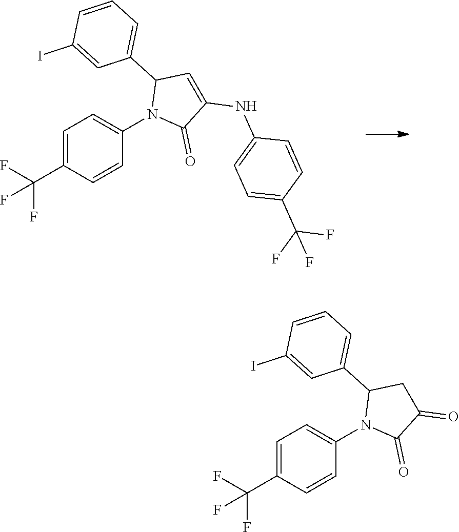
C1(C2=CC=CC(I)=C2)C=C(NC2=CC=C(C(F)(F)F)C=C2)C(=O)N1C1=CC=C(C(F)(F)F)C=C1.C1(C2=CC=CC(I)=C2)CC(=O)C(=O)N1C1=CC=C(C(F)(F)F)C=C1
